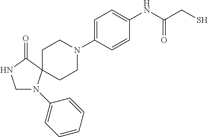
C1(NC(CS)=O)=CC=C(N2CCC3(CC2)N(C2=CC=CC=C2)CNC3=O)C=C1
